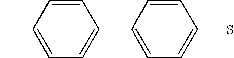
C1=C(C)C=CC(C2=CC=C(S)C=C2)=C1
